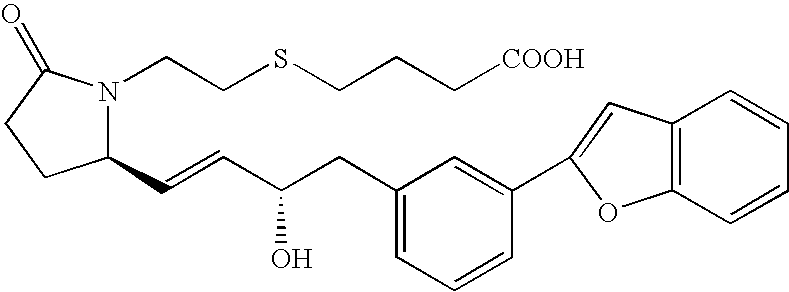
C1(C=CC(CC2=CC=CC(C3=CC4=C(O3)C=CC=C4)=C2)O)N(CCSCCC[COOH])C(=O)CC1
